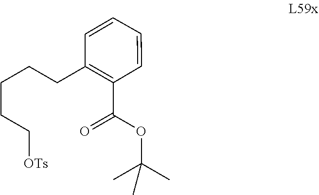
C1(CCCCC[OTs])=C(C(OC(C)(C)C)=O)C=CC=C1
